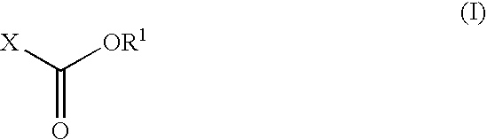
[X]C([OR1])=O
